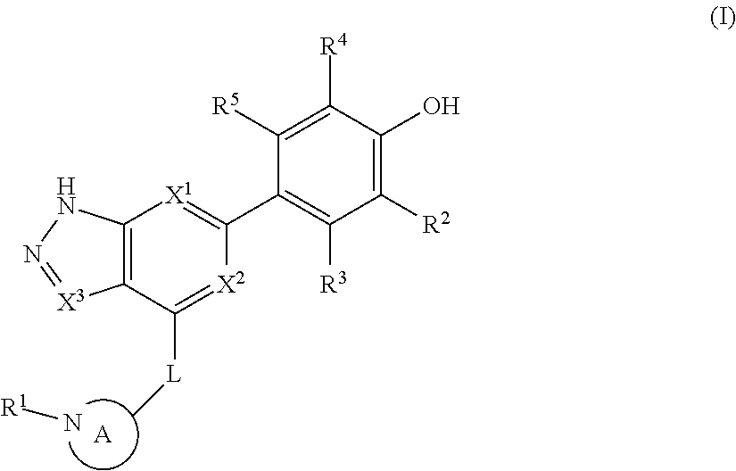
[A].C12=C(C([L]C)=[X2]C(C3=C([R3])C([R2])=C(O)C([R4])=C3[R5])=[X1]1)[X3]=NN2.[R1]N
